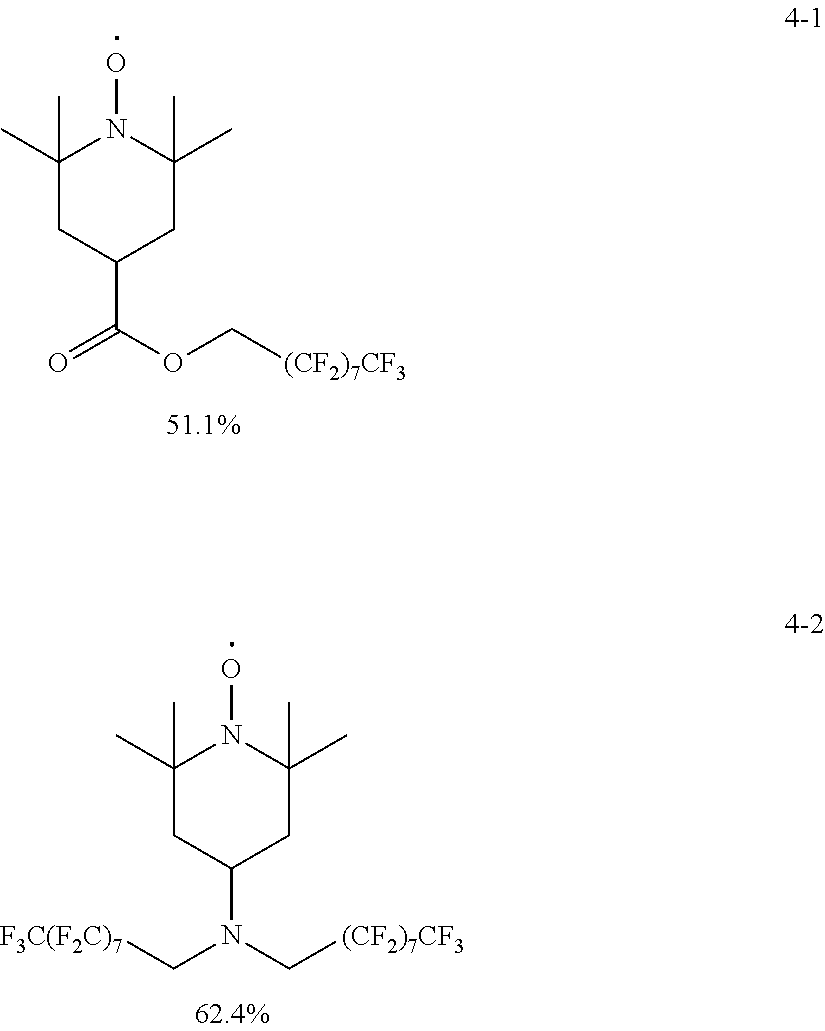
C1(C)(C)CC(C(OC[(CF2)7CF3])=O)CC(C)(C)N1O.C1(C)(C)CC(N(C[(CF2)7CF3])C[F3C(F2C)7])CC(C)(C)N1O
